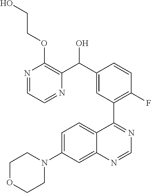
C1OCCN(C2=CC=C3C(=C2)N=CN=C3C2=C(F)C=CC(C(C3=C(OCCO)N=CC=N3)O)=C2)C1
